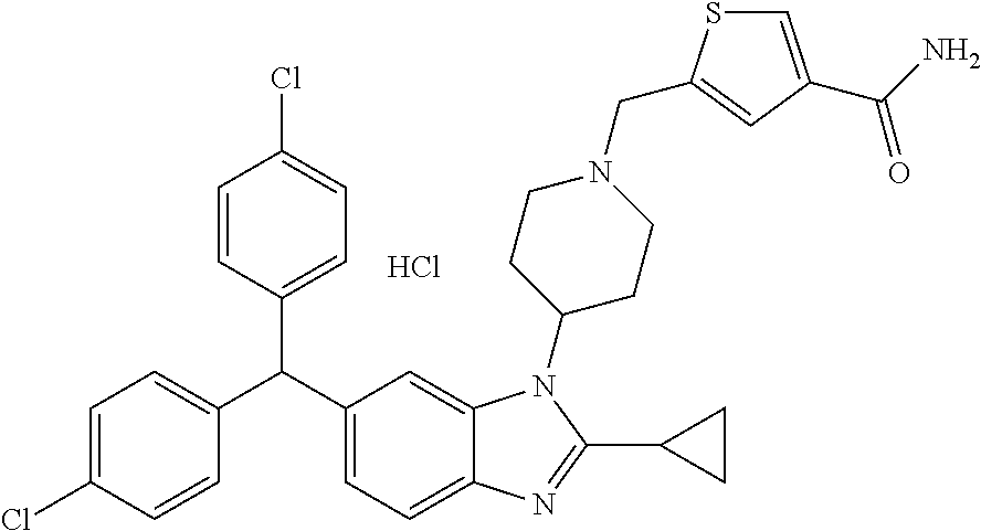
Cl.C1=CC(C(C2=CC=C3C(=C2)N(C2CCN(CC4=CC(C(N)=O)=CS4)CC2)C(C2CC2)=N3)C2=CC=C(Cl)C=C2)=CC=C1Cl
